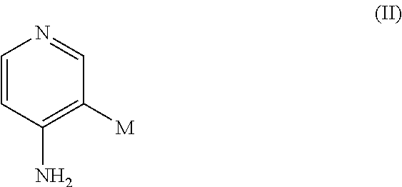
C1=CC(N)=C([M])C=N1
